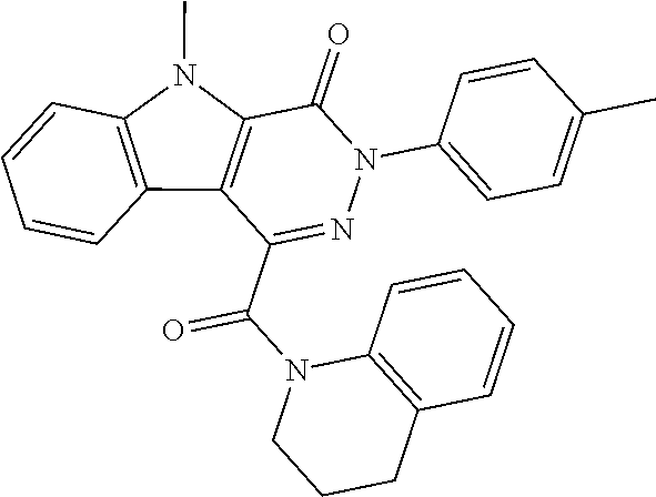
C1(=O)C2=C(C(C(N3CCCC4=C3C=CC=C4)=O)=NN1C1=CC=C(C)C=C1)C1=C(N2C)C=CC=C1
